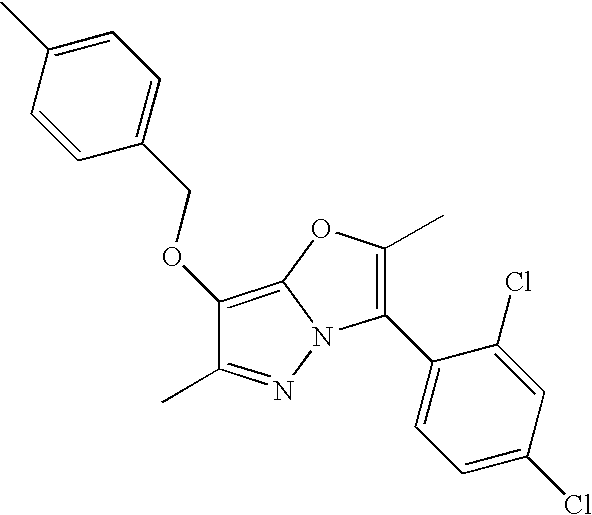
C1(OCC2=CC=C(C)C=C2)=C2N(N=C1C)C(C1=CC=C(Cl)C=C1Cl)=C(C)O2
